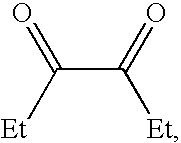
C(C(=O)[Et])([Et])=O
